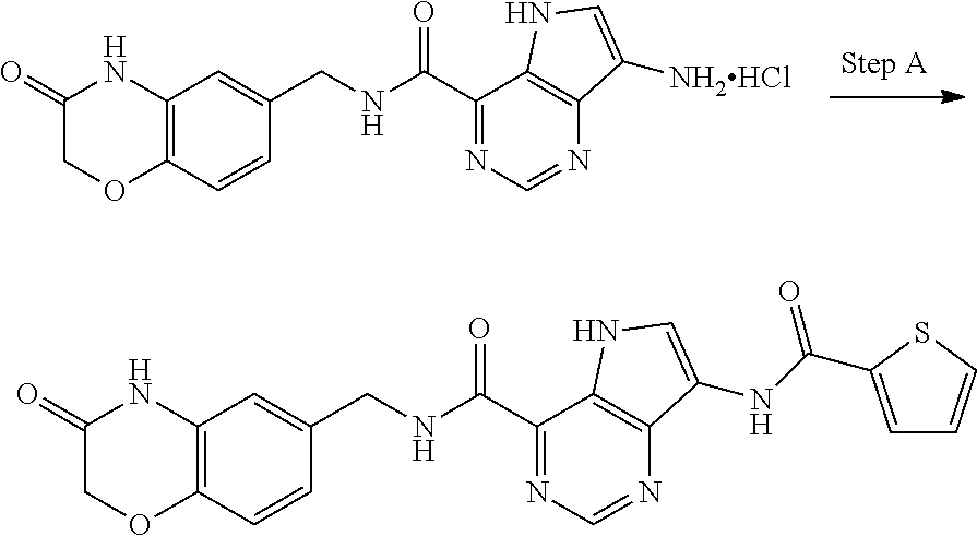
C1(C(NCC2=CC3=C(C=C2)OCC(=O)N3)=O)=NC=NC2=C1NC=C2[NH2HCl].C1(C(NCC2=CC3=C(C=C2)OCC(=O)N3)=O)=NC=NC2=C1NC=C2NC(=O)C1=CC=CS1
